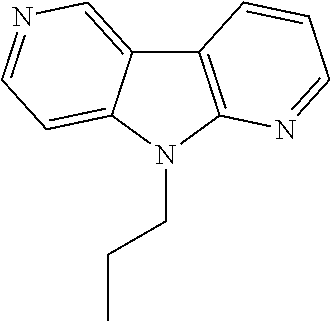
C12=CN=CC=C1N(CCC)C1=C2C=CC=N1
